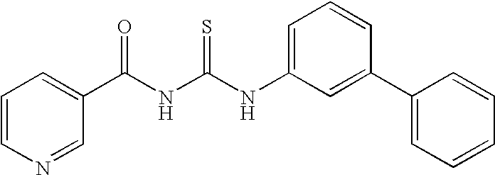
N(C(NC(C1=CC=CN=C1)=O)=S)C1=CC=CC(C2=CC=CC=C2)=C1
